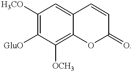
C1([H3CO])=C([GluO])C([OCH3])=C2C(=C1)C=CC(=O)O2
